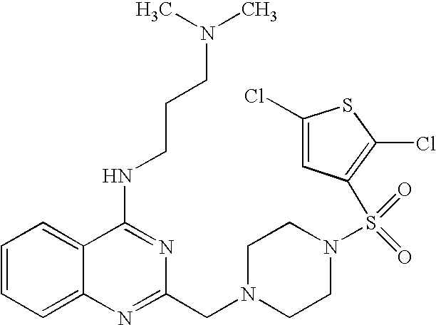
C1=CC=C2C(=C1)C(NCCCN(C)C)=NC(CN1CCN(S(=O)(=O)C3=C(Cl)SC(Cl)=C3)CC1)=N2
